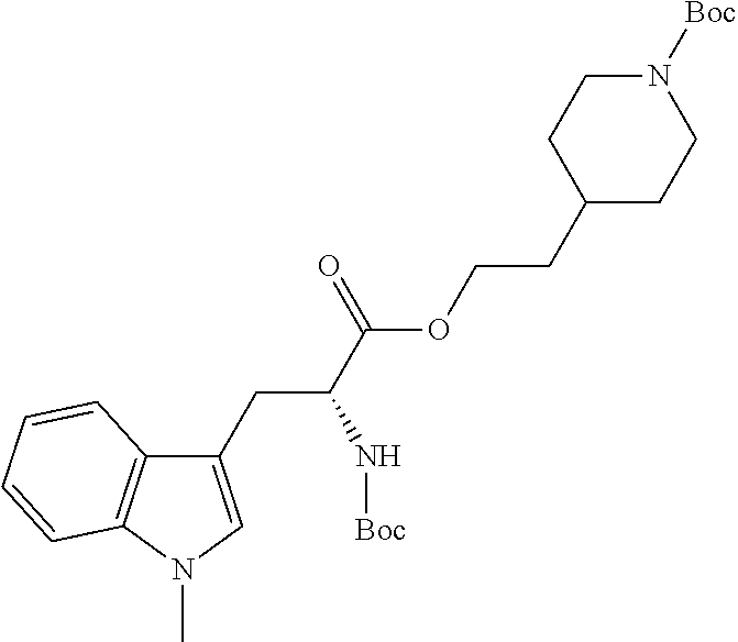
C1(CC(C(OCCC2CCN([Boc])CC2)=O)N[Boc])=CN(C)C2=C1C=CC=C2
